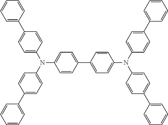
C1=CC(N(C2=CC=C(C3=CC=CC=C3)C=C2)C2=CC=C(C3=CC=C(N(C4=CC=C(C5=CC=CC=C5)C=C4)C4=CC=C(C5=CC=CC=C5)C=C4)C=C3)C=C2)=CC=C1C1=CC=CC=C1
